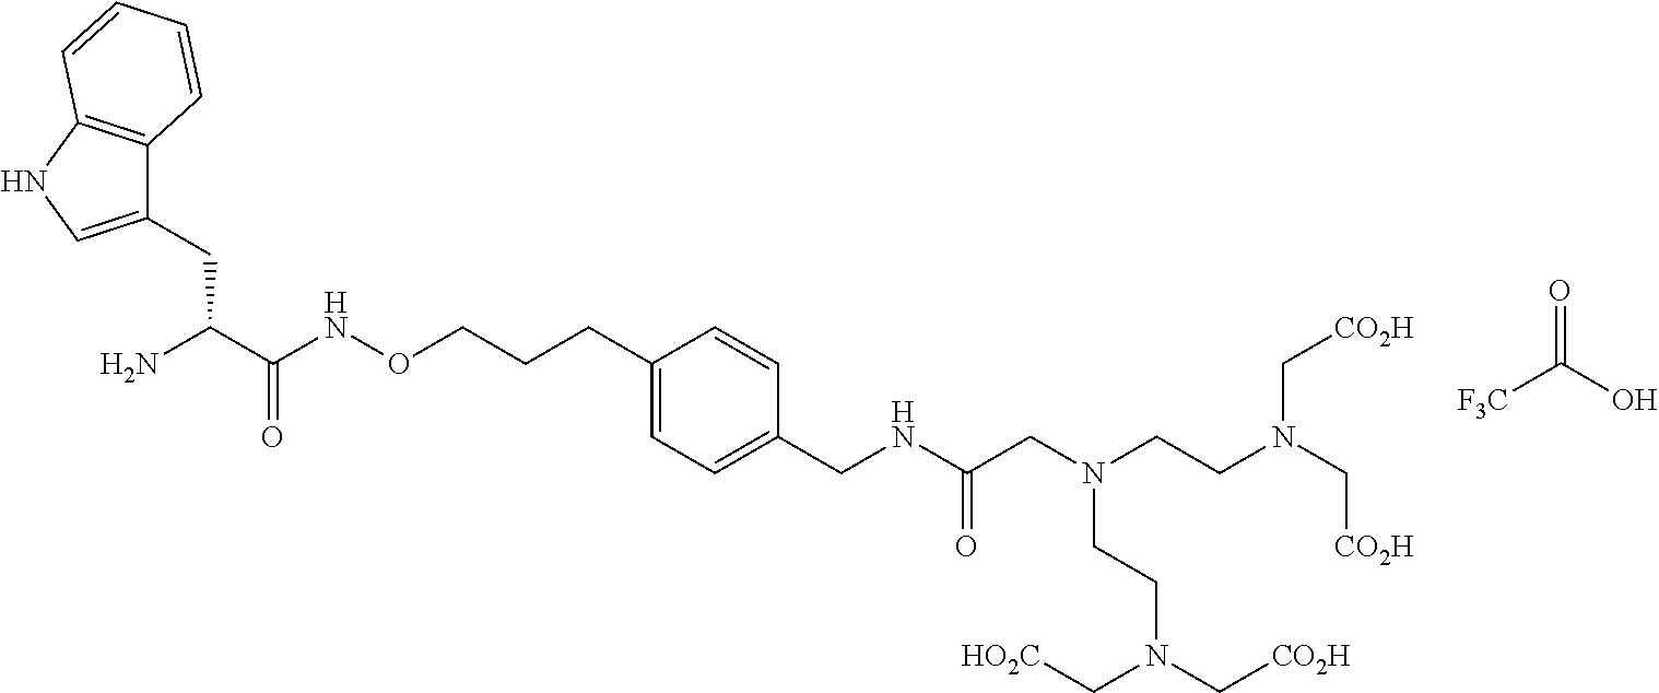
[F3C]C(O)=O.C(C(C(NOCCCC1=CC=C(CNC(CN(CCN(C[CO2H])C[CO2H])CCN(C[CO2H])C[HO2C])=O)C=C1)=O)N)C1=CNC2=C1C=CC=C2
